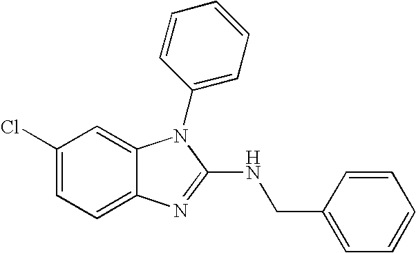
C1(Cl)=CC=C2C(=C1)N(C1=CC=CC=C1)C(NCC1=CC=CC=C1)=N2
